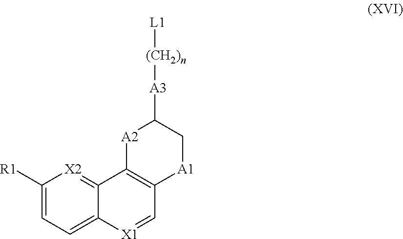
[L1][(CH2)n][A3]C1[A2]C2=C([A1]C1)C=[X1]C1=CC=C([R1])[X2]=C21
